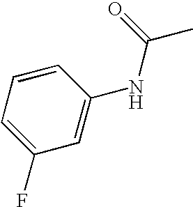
C1=C(F)C=C(NC(=O)C)C=C1
